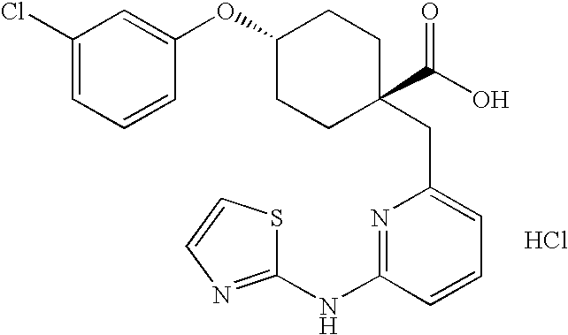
C1(NC2=NC(CC3(C(O)=O)CCC(OC4=CC(Cl)=CC=C4)CC3)=CC=C2)=NC=CS1.Cl
